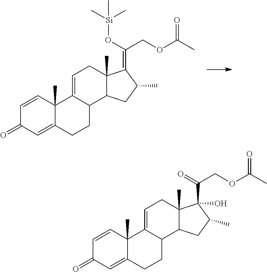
C1=CC2(C)C(=CC1=O)CCC1C2=CCC2(C)C1CC(C)C2(C(COC(C)=O)=O)O.C1=CC2(C)C(=CC1=O)CCC1C2=CCC2(C)C1CC(C)C2=C(O[Si](C)(C)C)COC(C)=O
